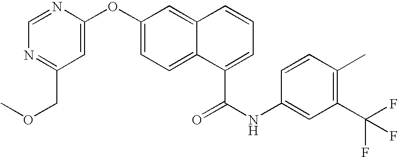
C1=C(OC2=CC=C3C(=C2)C=CC=C3C(=O)NC2=CC(C(F)(F)F)=C(C)C=C2)N=CN=C1COC
